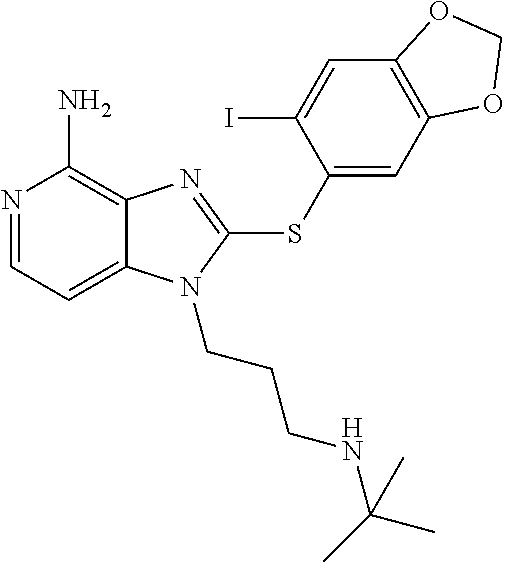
N1=CC=C2C(=C1N)N=C(SC1=CC3=C(C=C1I)OCO3)N2CCCNC(C)(C)C
